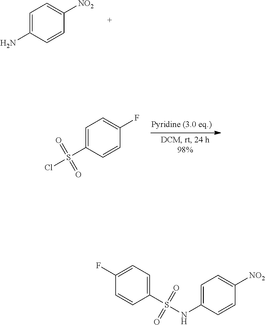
C1=C(N)C=CC([NO2])=C1.C1=C(S(=O)(=O)Cl)C=CC(F)=C1.C1=C(S(=O)(=O)NC2=CC=C([NO2])C=C2)C=CC(F)=C1
